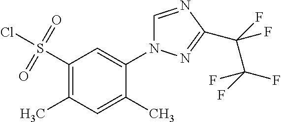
ClS(C1=C(C)C=C(C)C(N2C=NC(C(C(F)(F)F)(F)F)=N2)=C1)(=O)=O
